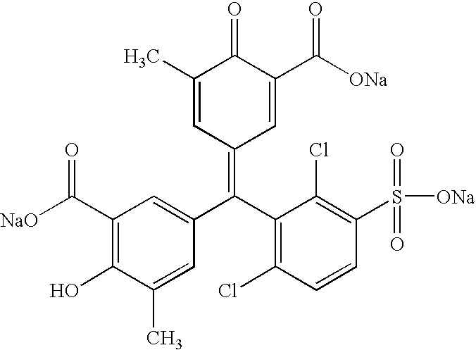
C1(C)=CC(=C(C2=CC(C(=O)[NaO])=C(O)C(C)=C2)C2=C(Cl)C=CC(S([ONa])(=O)=O)=C2Cl)C=C(C([ONa])=O)C1=O
